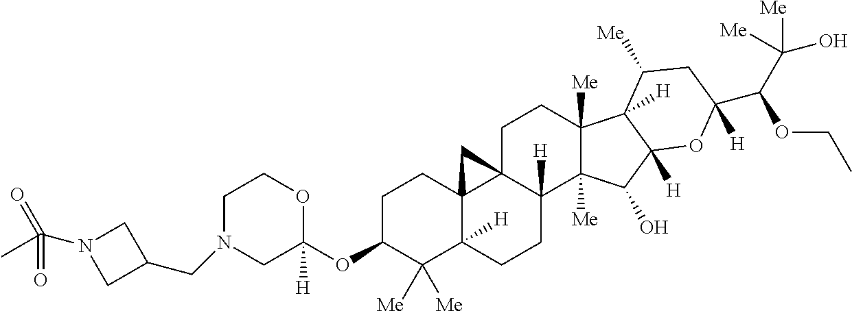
O(C1C([Me])([Me])C2([H])C3(CC1)C1(C([H])(CC2)C2([Me])C([Me])(CC1)C1([H])C([H])(C2O)OC(C(C([Me])(O)[Me])OCC)([H])CC1[Me])C3)C1([H])CN(CC2CN(C(C)(=O)=O)C2)CCO1
